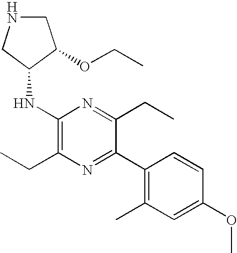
C1NCC(NC2=C(CC)N=C(C3=C(C)C=C(OC)C=C3)C(CC)=N2)C1OCC
